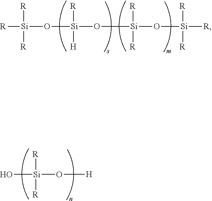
[R][Si]([R])([R])O[Si](O[Si](O[Si]([R])([R])[R])([R])[R])([R])[H].O[Si]([R])([R])O[H]
